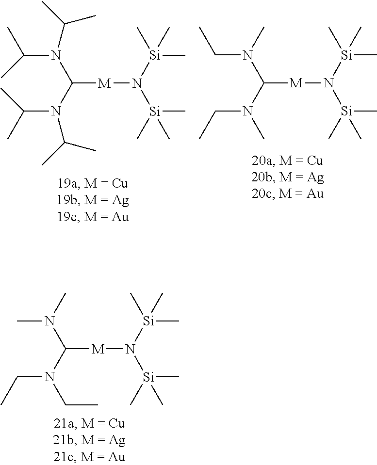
N(C(N(C)C)[M]N([Si](C)(C)C)[Si](C)(C)C)(CC)CC.N(C(N(CC)C)[M]N([Si](C)(C)C)[Si](C)(C)C)(CC)C.N(C(N(C(C)C)C(C)C)[M]N([Si](C)(C)C)[Si](C)(C)C)(C(C)C)C(C)C
